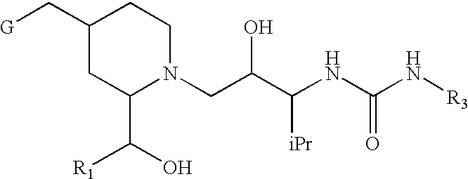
C1(C[G])CC(C([R1])O)N(CC(C(NC(N[R3])=O)[iPr])O)CC1
